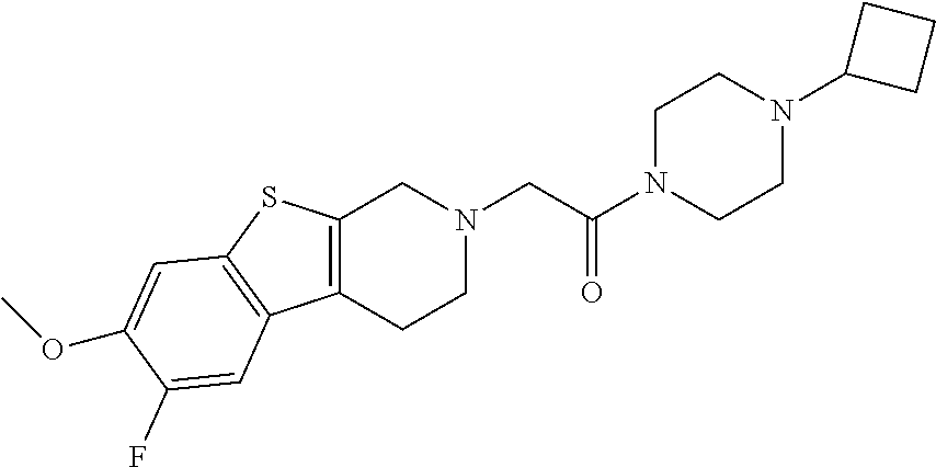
C1N(C(CN2CC3=C(CC2)C2=C(S3)C=C(OC)C(F)=C2)=O)CCN(C2CCC2)C1
